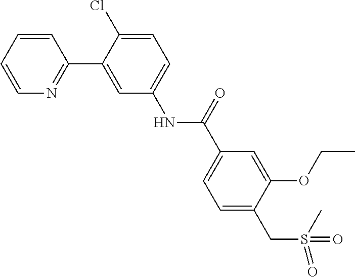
N1=C(C2=CC(NC(C3=CC=C(CS(=O)(=O)C)C(OCC)=C3)=O)=CC=C2Cl)C=CC=C1
